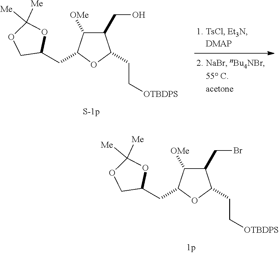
C1(CO)C([OMe])C(CC2OC([Me])([Me])OC2)OC1CC[OTBDPS].C1(CBr)C([OMe])C(CC2OC([Me])([Me])OC2)OC1CC[OTBDPS]
